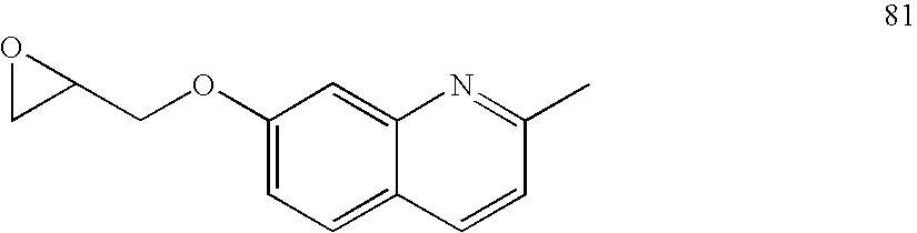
C1(OCC2OC2)=CC=C2C(=C1)N=C(C)C=C2
